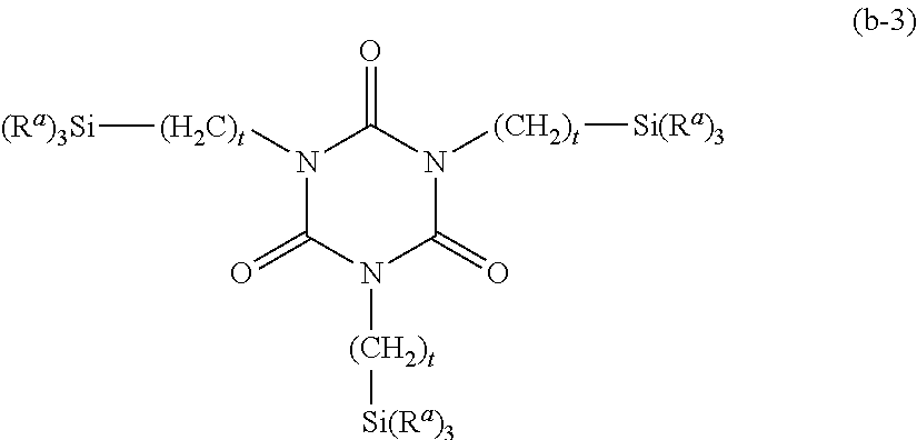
N1([(H2C)t][(Ra)3Si])C(=O)N([(CH2)t][Si(Ra)3])C(=O)N([(CH2)t][Si(Ra)3])C1=O
